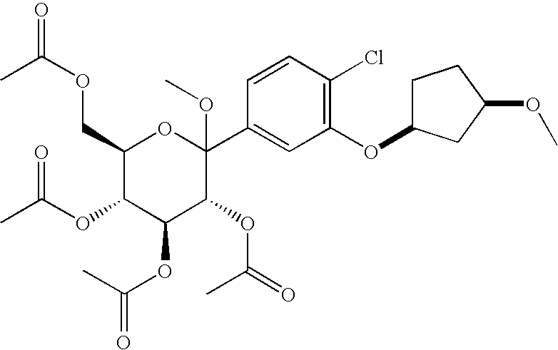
C1(COC(=O)C)C(OC(C)=O)C(OC(=O)C)C(OC(=O)C)C(C2=CC(OC3CCC(OC)C3)=C(Cl)C=C2)(OC)O1
